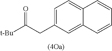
C1(CC(=O)[t-Bu])=CC=C2C(=C1)C=CC=C2
